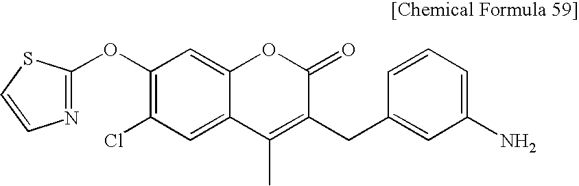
C1(OC2=NC=CS2)=C(Cl)C=C2C(=C1)OC(=O)C(CC1=CC(N)=CC=C1)=C2C
